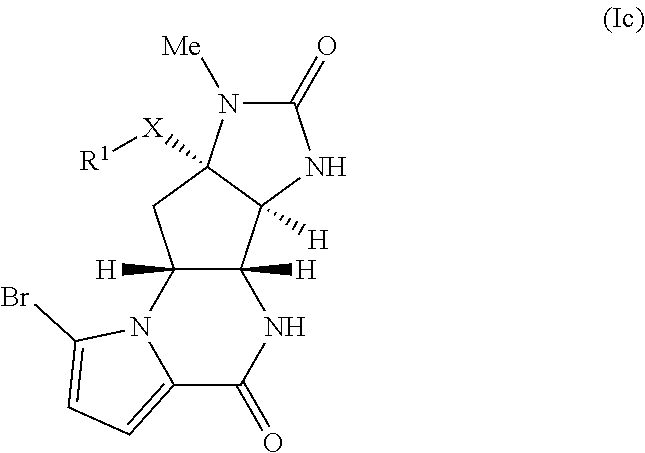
C12([H])C([H])(N3C(=CC=C3Br)C(=O)N1)CC1([X][R1])C2([H])NC(=O)N1[Me]
